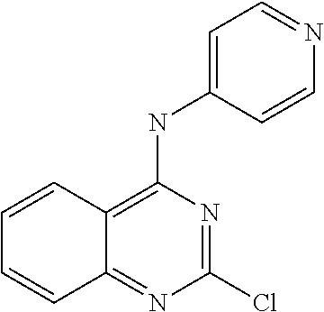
C1=C(NC2=C3C(=NC(Cl)=N2)C=CC=C3)C=CN=C1
